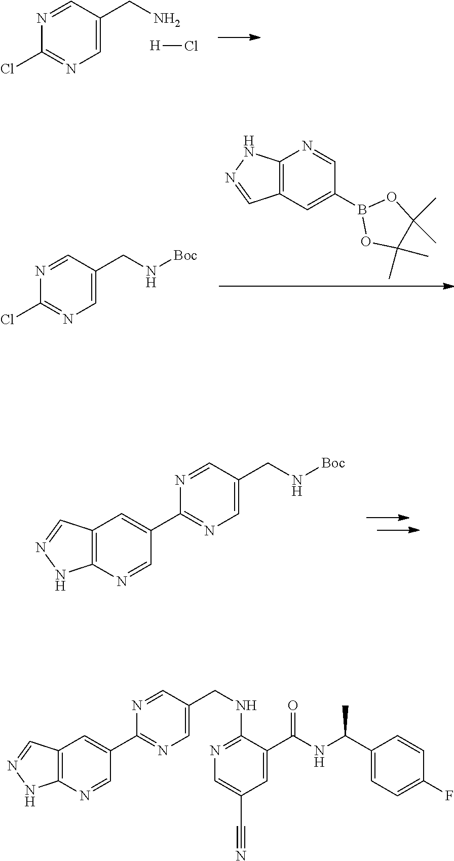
N(CC1=CN=C(C2=CC3=C(N=C2)NN=C3)N=C1)[Boc].NCC1=CN=C(Cl)N=C1.[H]Cl.C12=C(N=CC(B3OC(C)(C)C(C)(C)O3)=C1)NN=C2.N(CC1=CN=C(Cl)N=C1)[Boc].C1(C#N)=CN=C(NCC2=CN=C(C3=CC4=C(N=C3)NN=C4)N=C2)C(C(NC(C2=CC=C(F)C=C2)C)=O)=C1
